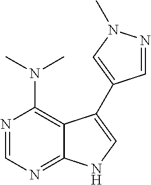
C12=NC=NC(N(C)C)=C1C(C1=CN(C)N=C1)=CN2
